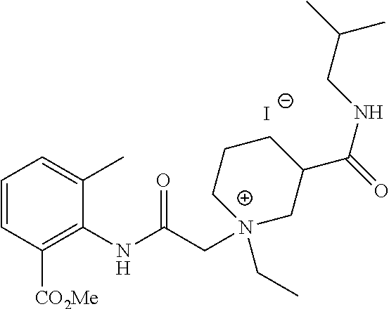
C1=CC([CO2Me])=C(NC(C[N+]2(CC)CC(C(=O)NCC(C)C)CCC2)=O)C(C)=C1.[I-]
